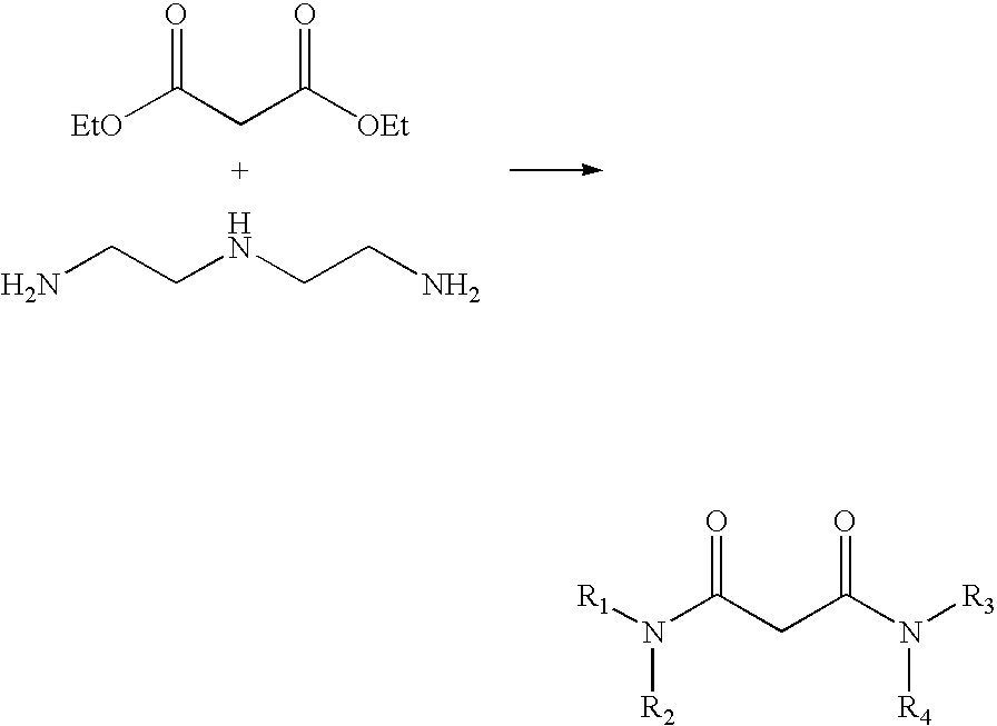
[EtO]C(CC([OEt])=O)=O.NCCNCCN.[R1]N(C(CC(N([R3])[R4])=O)=O)[R2]
